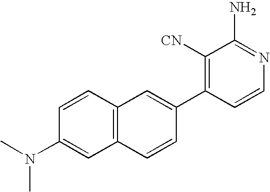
C12=C(C=CC(N(C)C)=C1)C=C(C1=C([CN])C(N)=NC=C1)C=C2
